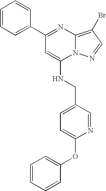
C1(C2=NC3=C(Br)C=NN3C(NCC3=CC=C(OC4=CC=CC=C4)N=C3)=C2)=CC=CC=C1
